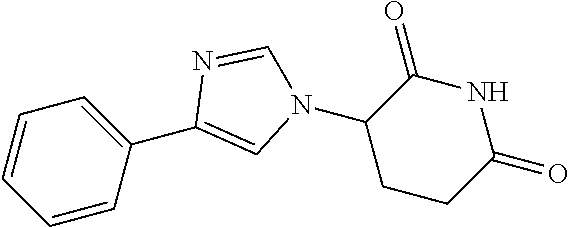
C1=CC=CC(C2=CN(C3CCC(=O)NC3=O)C=N2)=C1
